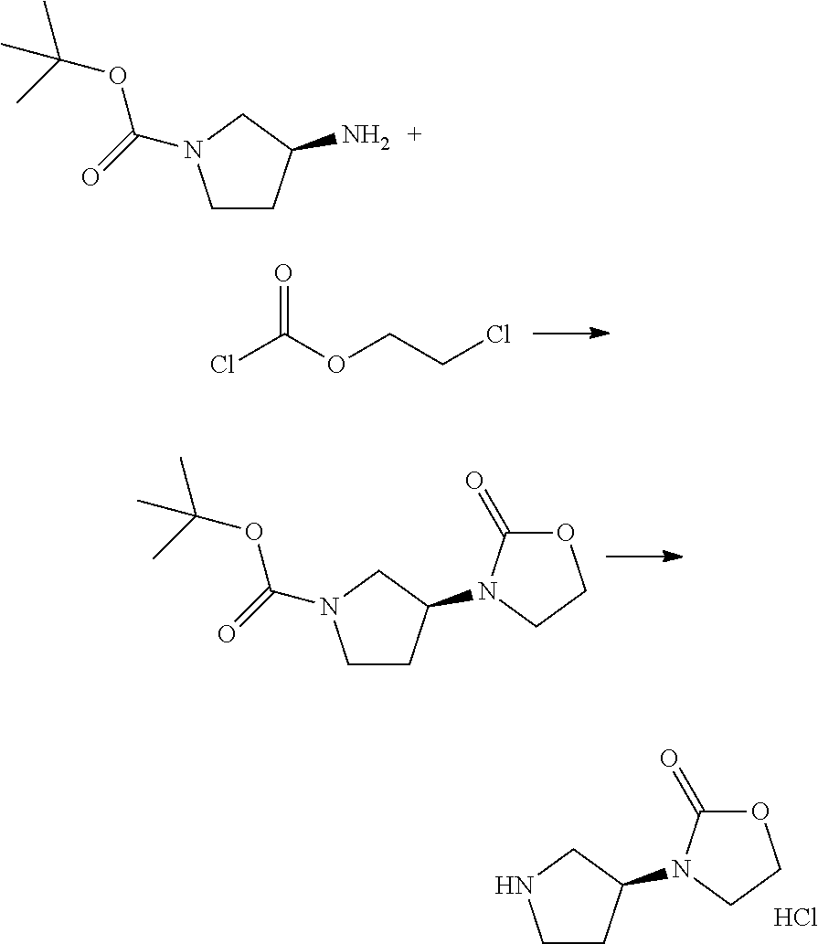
O=C(OCCCl)Cl.C1CC(N2C(=O)OCC2)CN1C(OC(C)(C)C)=O.C1CC(N2C(=O)OCC2)CN1.Cl.C1CC(N)CN1C(OC(C)(C)C)=O
